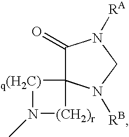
C1(=O)C2(N([RB])CN1[RA])[q(H2C)]N(C)[(CH2)r]2
